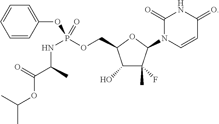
C1(O)C(C)(F)C(N2C=CC(=O)NC2=O)OC1COP(NC(C(=O)OC(C)C)C)(OC1=CC=CC=C1)=O
